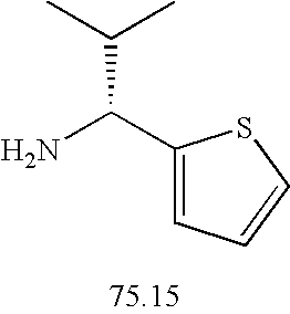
NC(C1=CC=CS1)C(C)C
